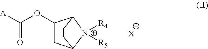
C1(OC([A])=O)CC2[N+]([R4])([R5])C1CC2.[X]
